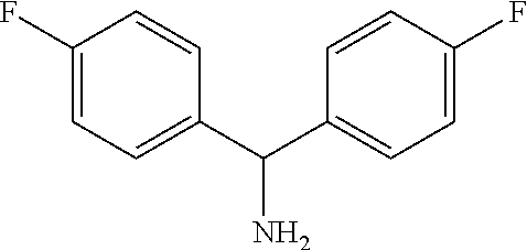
C1(C(C2=CC=C(F)C=C2)N)=CC=C(F)C=C1
